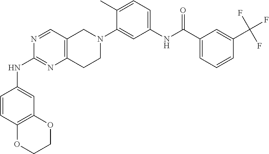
N1=CC2=C(N=C1NC1=CC3=C(C=C1)OCCO3)CCN(C1=CC(NC(C3=CC=CC(C(F)(F)F)=C3)=O)=CC=C1C)C2
